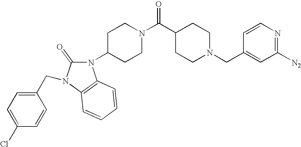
N1(C2CCN(C(=O)C3CCN(CC4=CC([N2])=NC=C4)CC3)CC2)C(=O)N(CC2=CC=C(Cl)C=C2)C2=C1C=CC=C2
